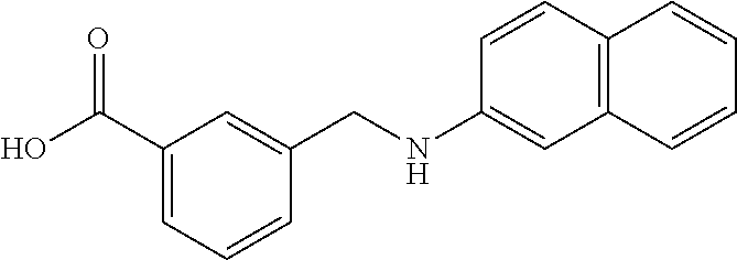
C1(C(O)=O)=CC=CC(CNC2=CC3=C(C=C2)C=CC=C3)=C1
